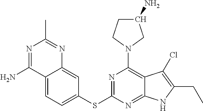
N1=C(N)C2=CC=C(SC3=NC(N4CC(N)CC4)=C4C(=N3)NC(CC)=C4Cl)C=C2N=C1C
